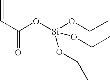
C=CC(O[Si](OCC)(OCC)OCC)=O
